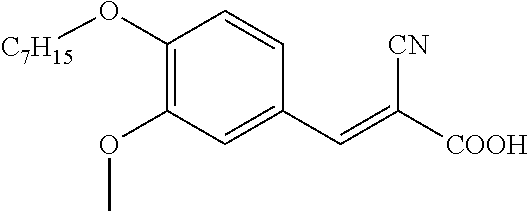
C1(O[C7H15])=C(OC)C=C(C=C([COOH])[CN])C=C1
